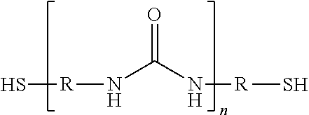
S[R]NC(N[R]S)=O
